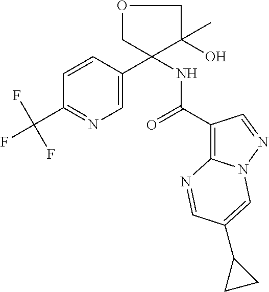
C1=C(C2(NC(C3=C4N(N=C3)C=C(C3CC3)C=N4)=O)C(O)(C)COC2)C=CC(C(F)(F)F)=N1
